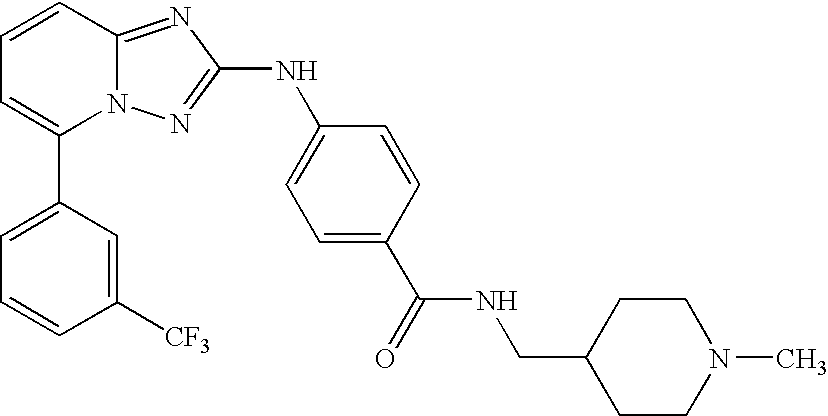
C1(C2=CC=CC3=NC(NC4=CC=C(C(NCC5CCN(C)CC5)=O)C=C4)=NN23)=CC=CC([CF3])=C1
